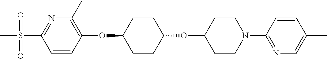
C1=CC(OC2CCC(OC3CCN(C4=NC=C(C)C=C4)CC3)CC2)=C(C)N=C1S(C)(=O)=O
